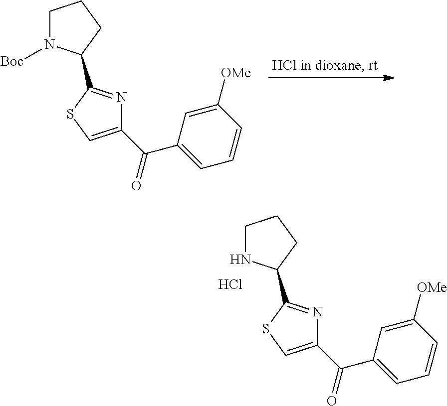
C1NC(C2=NC(C(=O)C3=CC=CC([OMe])=C3)=CS2)CC1.Cl.C1N([Boc])C(C2=NC(C(=O)C3=CC=CC([OMe])=C3)=CS2)CC1
